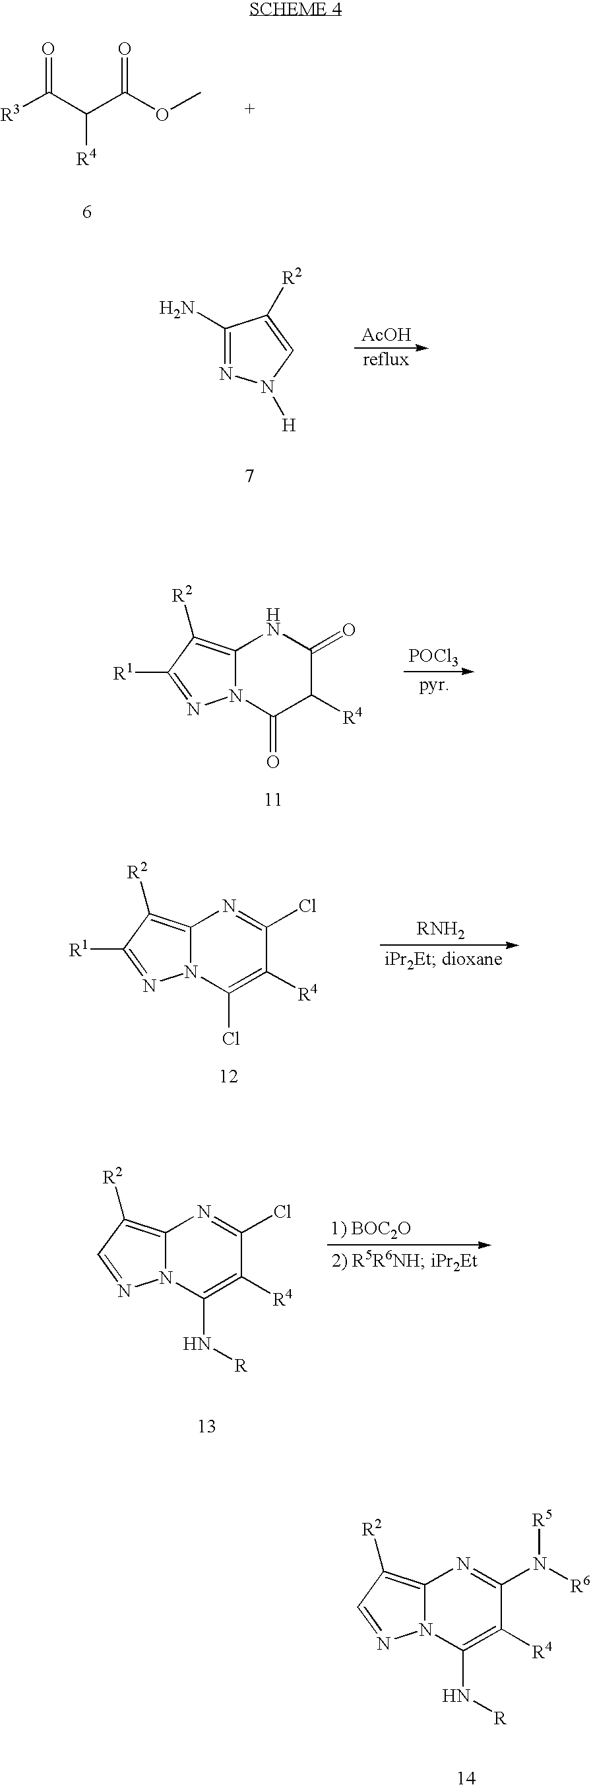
[R3]C(C(C(OC)=O)[R4])=O.C1(N)=NN([H])C=C1[R2].[AcOH].C1([R2])=C2N(N=C1[R1])C(=O)C([R4])C(=O)N2.[POCl3].C1([R2])=C2N(N=C1[R1])C(Cl)=C([R4])C(Cl)=N2.C1([R2])=C2N(N=C1)C(N[R])=C([R4])C(N([R6])[R5])=N2.C1([R2])=C2N(N=C1)C(N[R])=C([R4])C(Cl)=N2
